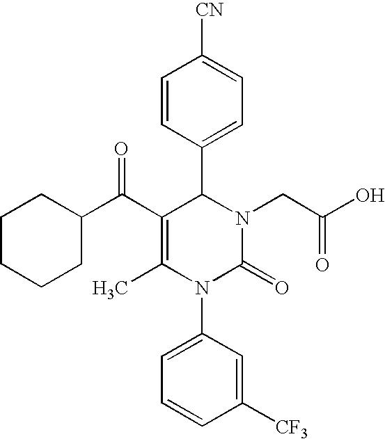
C1=CC(C2C(C(C3CCCCC3)=O)=C(C)N(C3=CC=CC([CF3])=C3)C(=O)N2CC(O)=O)=CC=C1[CN]
